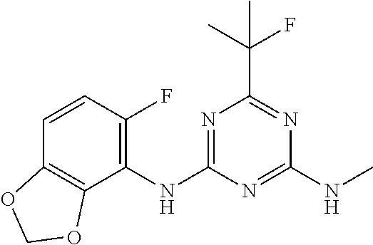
C1=CC(F)=C(NC2=NC(C(C)(F)C)=NC(NC)=N2)C2=C1OCO2
